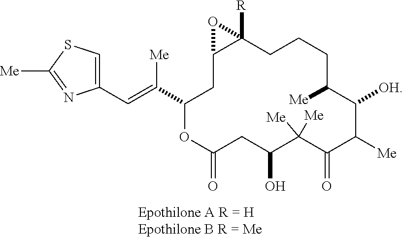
C1(C=C(C2CC3C([R])(CCCC([Me])C([OH])C([Me])C(=O)C([Me])([Me])C(O)CC(=O)O2)O3)[Me])=CSC([Me])=N1
